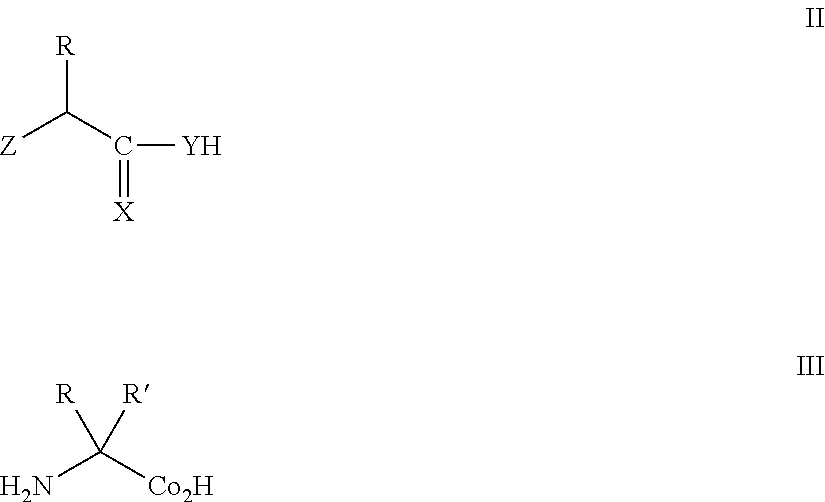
[R]C(C([Y])=[X])[Z].[R]C([Co2H])(N)[R]
